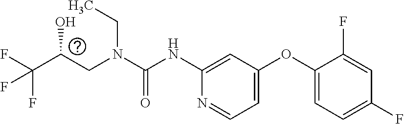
C(N(CC)C(=O)NC1=CC(OC2=CC=C(F)C=C2F)=CC=N1)C(C(F)(F)F)O
